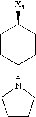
C1CC(N2CCCC2)CCC1[X5]
